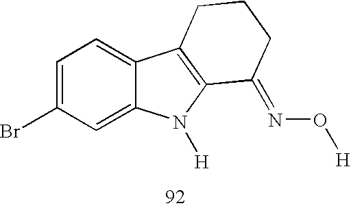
C1=C(Br)C=C2C(=C1)C1=C(N2[H])C(=NO[H])CCC1
